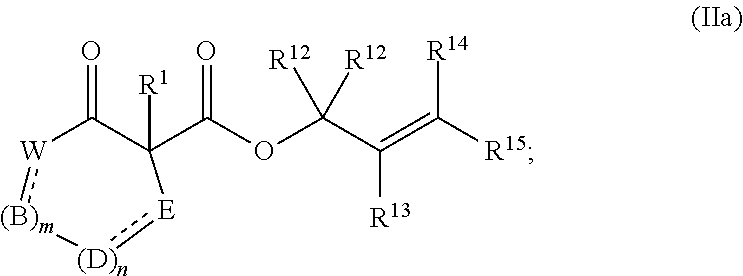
O=C1[W]:[(B)m][(D)n]:[E]C1(C(=O)OC(C(=C([R15])[R14])[R13])([R12])[R12])[R1]
